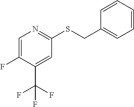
C1=C(F)C(C(F)(F)F)=CC(SCC2=CC=CC=C2)=N1
